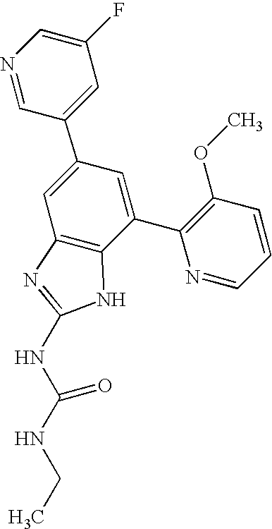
N1=CC(C2=CC3=C(C(C4=C(OC)C=CC=N4)=C2)NC(NC(NCC)=O)=N3)=CC(F)=C1
